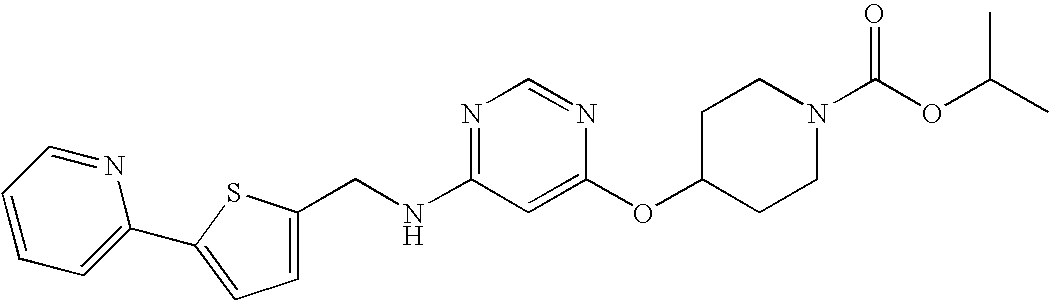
C(NC1=NC=NC(OC2CCN(C(OC(C)C)=O)CC2)=C1)C1=CC=C(C2=CC=CC=N2)S1
